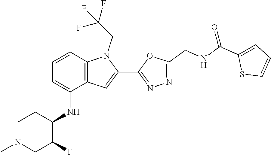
C1=CC2=C(C=C(C3=NN=C(CNC(C4=CC=CS4)=O)O3)N2CC(F)(F)F)C(NC2C(F)CN(C)CC2)=C1
